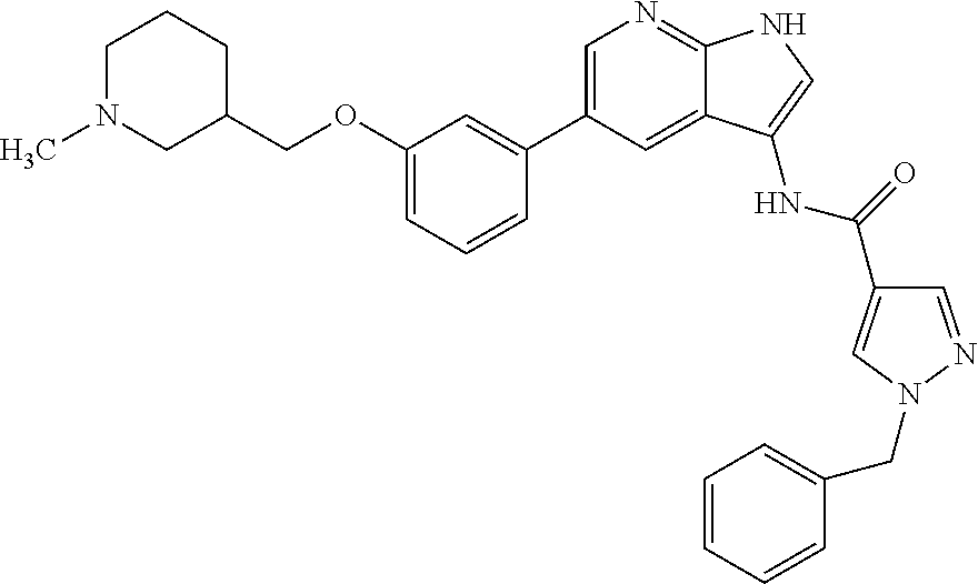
C1=C(C2=CC(OCC3CCCN(C)C3)=CC=C2)C=C2C(=N1)NC=C2NC(C1=CN(CC2=CC=CC=C2)N=C1)=O
